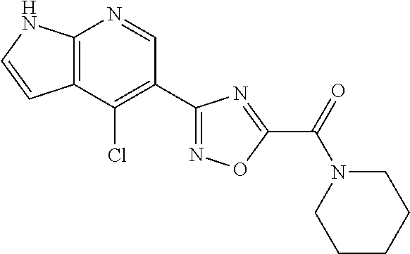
C12=C(C(Cl)=C(C3=NOC(C(=O)N4CCCCC4)=N3)C=N1)C=CN2
